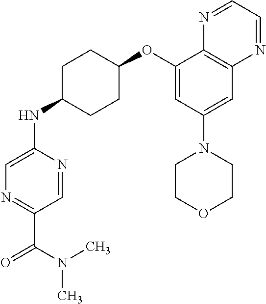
C1=NC(NC2CCC(OC3=CC(N4CCOCC4)=CC4=C3N=CC=N4)CC2)=CN=C1C(=O)N(C)C
